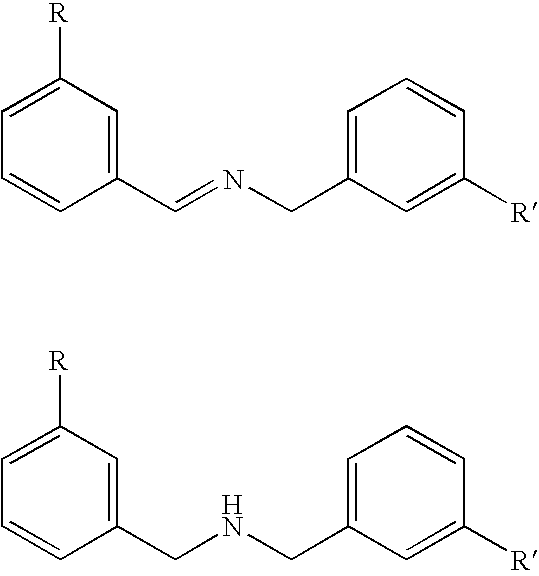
C1=C([R])C=C(C=NCC2=CC=CC([R])=C2)C=C1.C1=C([R])C=C(CNCC2=CC=CC([R])=C2)C=C1
